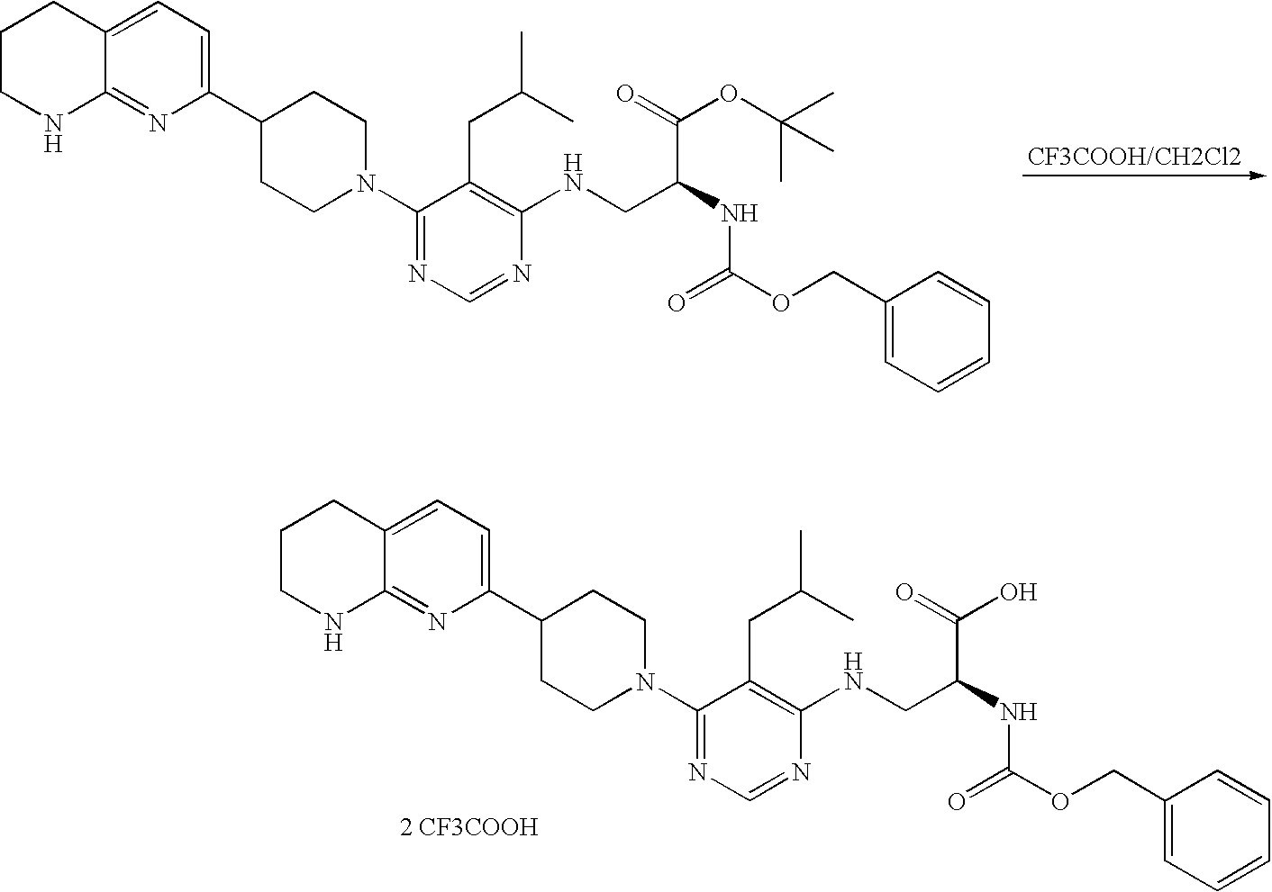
C1(C2CCN(C3=NC=NC(NCC(NC(OCC4=CC=CC=C4)=O)C(OC(C)(C)C)=O)=C3CC(C)C)CC2)=CC=C2C(=N1)NCCC2.C1(C2CCN(C3=NC=NC(NCC(NC(OCC4=CC=CC=C4)=O)C(O)=O)=C3CC(C)C)CC2)=CC=C2C(=N1)NCCC2.[2 CF3COOH]
